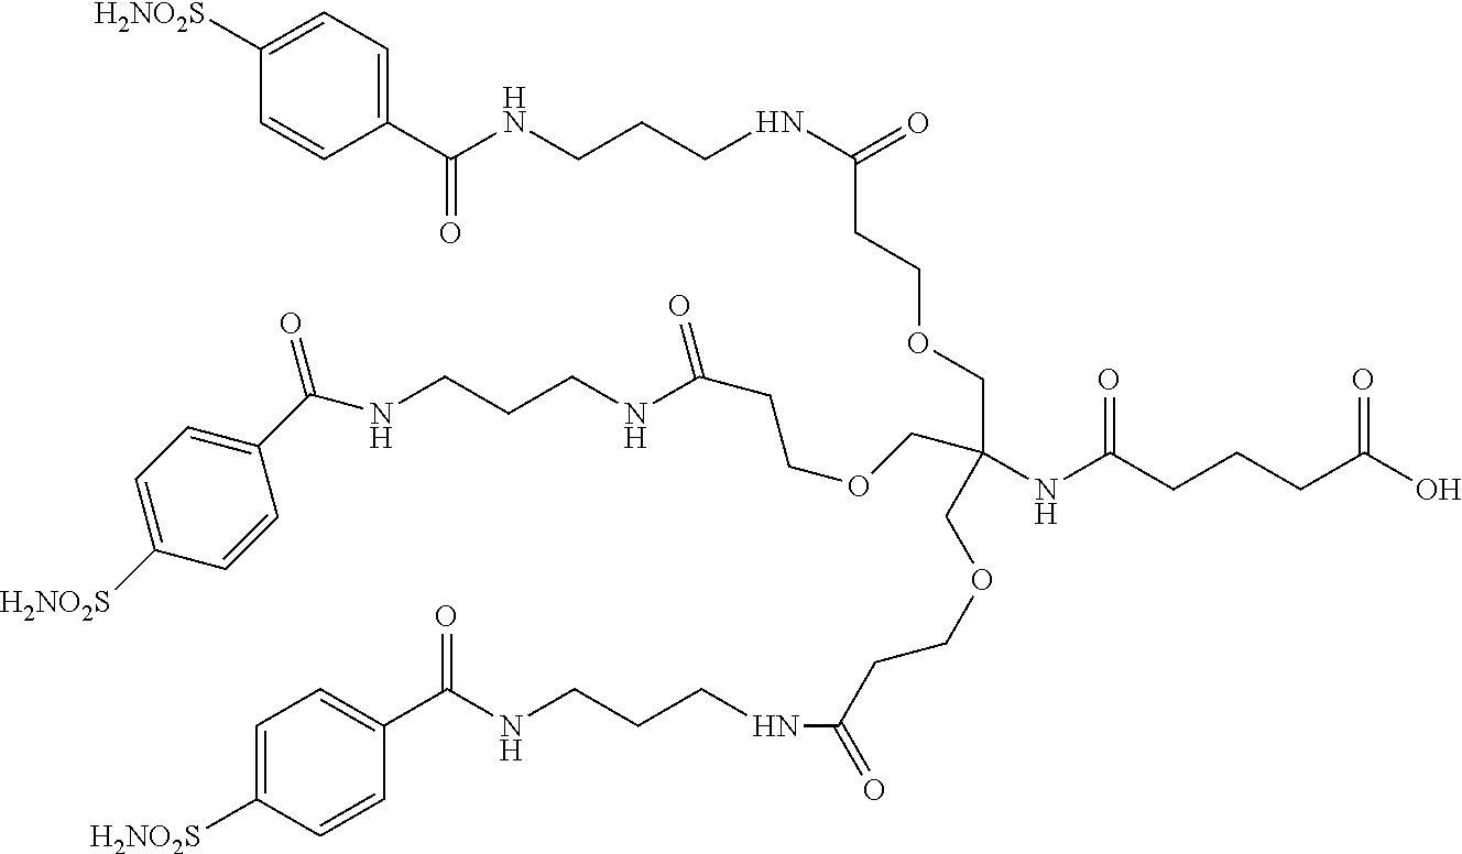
N(CCCNC(CCOCC(NC(CCCC(O)=O)=O)(COCCC(NCCCNC(C1=CC=C([H2NO2S])C=C1)=O)=O)COCCC(=O)NCCCNC(C1=CC=C([H2NO2S])C=C1)=O)=O)C(C1=CC=C([H2NO2S])C=C1)=O
